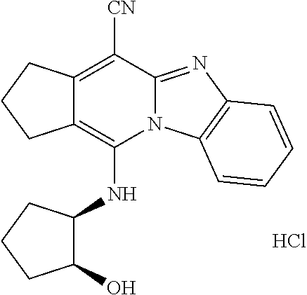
Cl.C12=C([CN])C3=NC4=C(N3C(NC3C(O)CCC3)=C1CCC2)C=CC=C4
